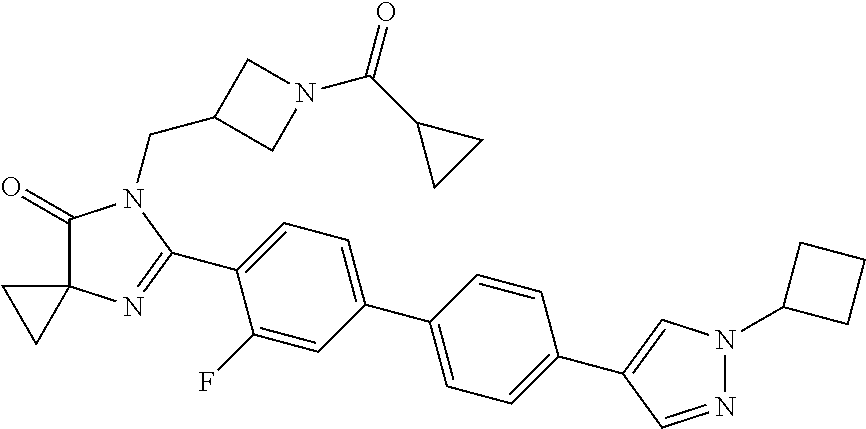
C1(=O)C2(N=C(C3=CC=C(C4=CC=C(C5=CN(C6CCC6)N=C5)C=C4)C=C3F)N1CC1CN(C(C3CC3)=O)C1)CC2
